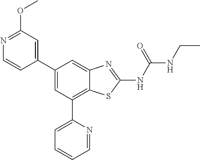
C1(C2=CC(OC)=NC=C2)=CC(C2=CC=CC=N2)=C2C(=C1)N=C(NC(NCC)=O)S2
